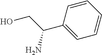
C1=CC(C(CO)N)=CC=C1
